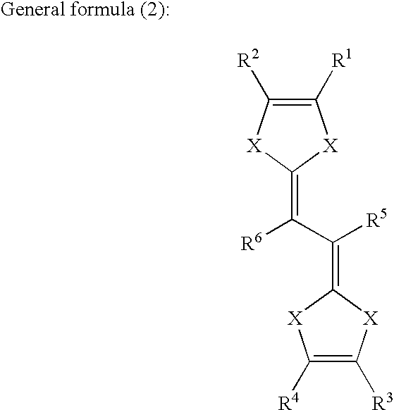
C1([R1])=C([R2])[X]C(=C(C(=C2[X]C([R4])=C([R3])[X]2)[R5])[R6])[X]1
